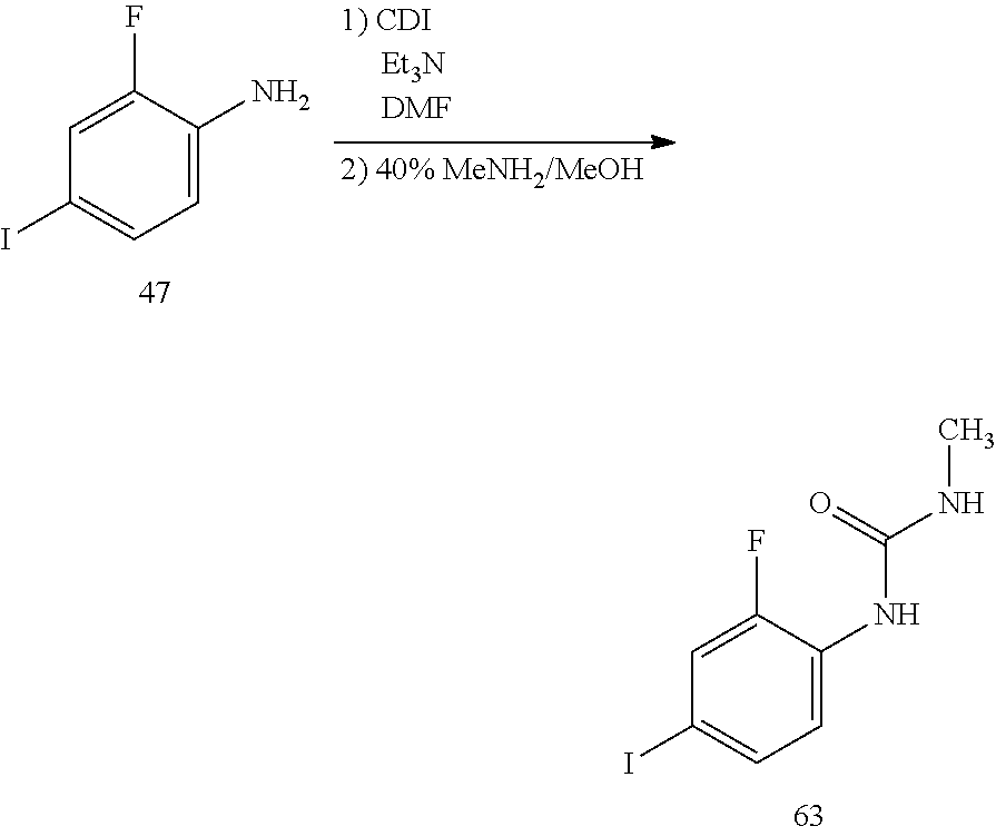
C1=C(F)C(NC(=O)NC)=CC=C1I.C1=C(F)C(N)=CC=C1I
